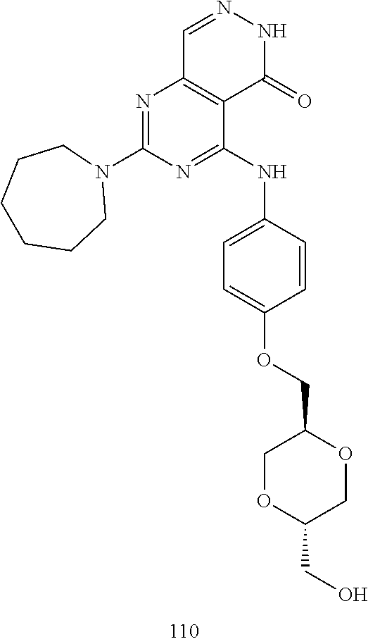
C1=NNC(=O)C2=C1N=C(N1CCCCCC1)N=C2NC1=CC=C(OCC2COC(CO)CO2)C=C1
